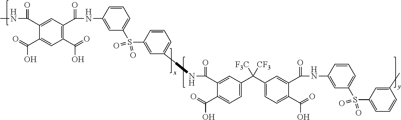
C1(C(=O)O)=C(C(NC2=CC(S(C3=CC(CNC(C4=CC(C(C5=CC=C(C(O)=O)C(C(NC6=CC(S(C7=CC=CC(C)=C7)(=O)=O)=CC=C6)=O)=C5)([F3C])[CF3])=CC=C4C(O)=O)=O)=CC=C3)(=O)=O)=CC=C2)=O)C=C(C(NC)=O)C(C(=O)O)=C1
